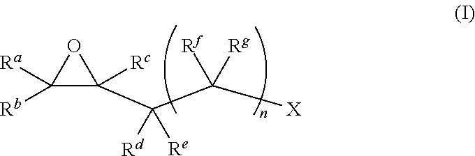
C1([Ra])([Rb])C([Rc])(C(C([X])([Rf])[Rg])([Rd])[Re])O1
